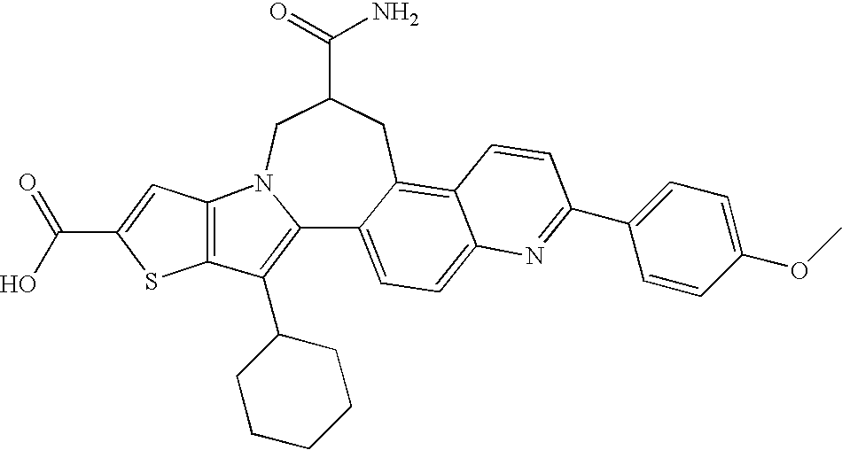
C12=C(C3CCCCC3)C3=C(N1CC(C(=O)N)CC1=C4C(=CC=C21)N=C(C1=CC=C(OC)C=C1)C=C4)C=C(C(=O)O)S3
